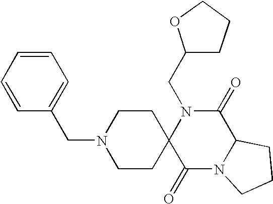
C(N1C2(C(=O)N3C(C1=O)CCC3)CCN(CC1=CC=CC=C1)CC2)C1CCCO1
